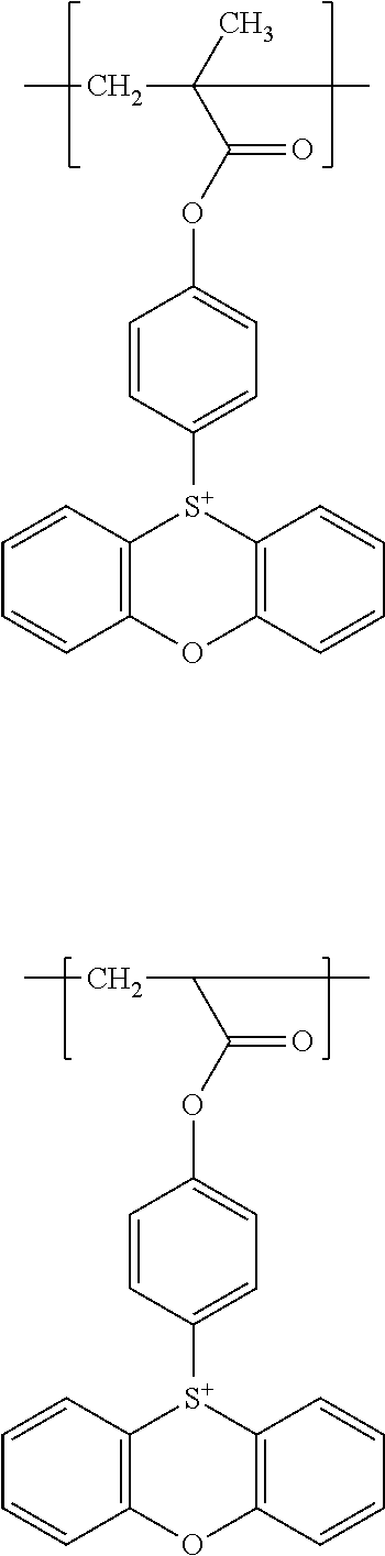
CCC(C(OC1=CC=C([S+]2C3=C(C=CC=C3)OC3=C2C=CC=C3)C=C1)=O)(C)C.CCC(C(OC1=CC=C([S+]2C3=C(C=CC=C3)OC3=C2C=CC=C3)C=C1)=O)C
